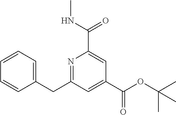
N1=C(CC2=CC=CC=C2)C=C(C(OC(C)(C)C)=O)C=C1C(NC)=O
